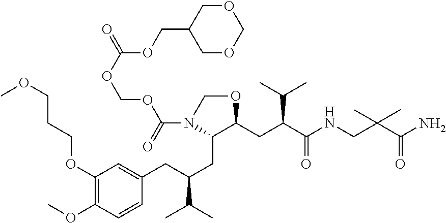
C1OCOCC1COC(OCOC(N1C(CC(CC2=CC(OCCCOC)=C(OC)C=C2)C(C)C)C(CC(C(=O)NCC(C(=O)N)(C)C)C(C)C)OC1)=O)=O
